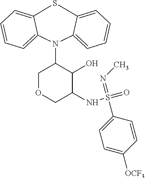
S1C2=CC=CC=C2N(C2COCC(NS(=O)(=NC)C3=CC=C([OCF3])C=C3)C2O)C2=CC=CC=C12
